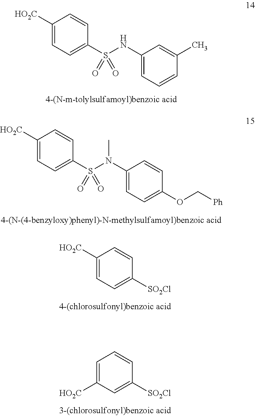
C1([HO2C])=CC=C(S(NC2=CC=CC(C)=C2)(=O)=O)C=C1.C1([HO2C])=CC=C(S(N(C2=CC=C(OC[Ph])C=C2)C)(=O)=O)C=C1.C1([HO2C])=CC=C([SO2Cl])C=C1.C1=C([HO2C])C=C([SO2Cl])C=C1
